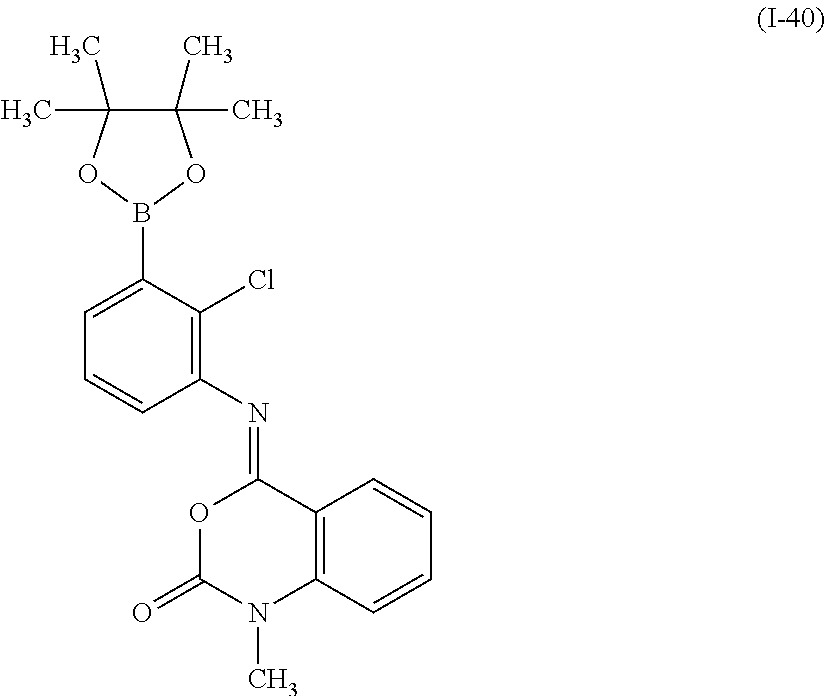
C1(=NC2=C(Cl)C(B3OC(C)(C)C(C)(C)O3)=CC=C2)OC(=O)N(C)C2=C1C=CC=C2
